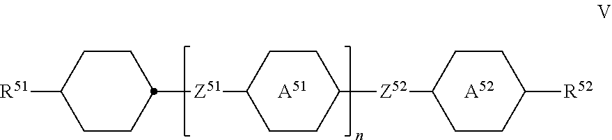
[A51].C1CC([R51])CCC1[Z51]C1CCC([Z52]C2CCC([R52])CC2)CC1.[A52]
